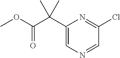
C1(C(C(OC)=O)(C)C)=CN=CC(Cl)=N1
